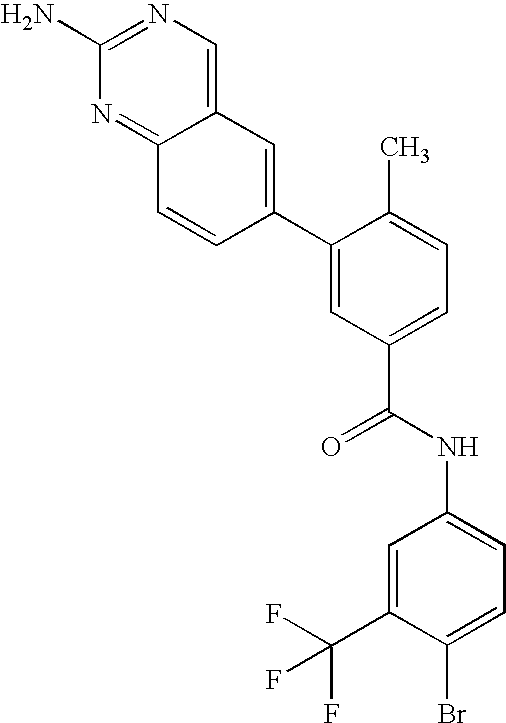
C12=CN=C(N)N=C1C=CC(C1=CC(C(NC3=CC=C(Br)C(C(F)(F)F)=C3)=O)=CC=C1C)=C2
